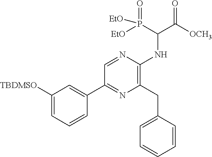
C1([TBDMSO])=CC=CC(C2=NC(CC3=CC=CC=C3)=C(NC(P([EtO])([EtO])=O)C([OCH3])=O)N=C2)=C1
